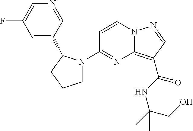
FC1=CN=CC(C2N(C3=NC4=C(C(NC(CO)(C)C)=O)C=NN4C=C3)CCC2)=C1
